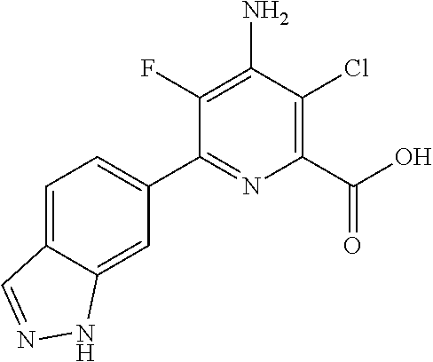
C1(C2=CC=C3C(=C2)NN=C3)=NC(C(O)=O)=C(Cl)C(N)=C1F
